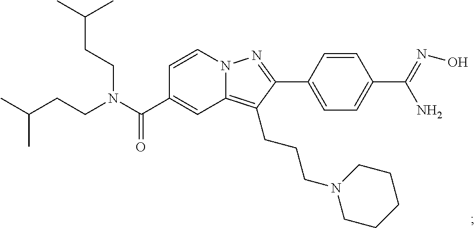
N12C(=C(CCCN3CCCCC3)C(C3=CC=C(C(=NO)N)C=C3)=N1)C=C(C(N(CCC(C)C)CCC(C)C)=O)C=C2
